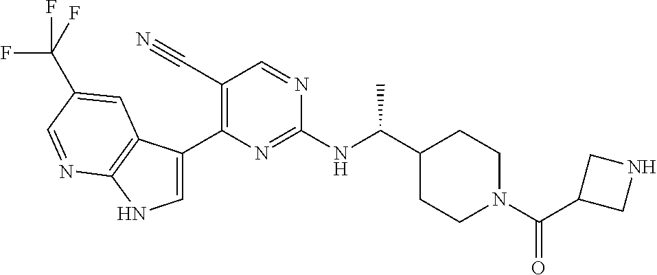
C1(C(NC2=NC(C3=CNC4=C3C=C(C(F)(F)F)C=N4)=C(C#N)C=N2)C)CCN(C(C2CNC2)=O)CC1
